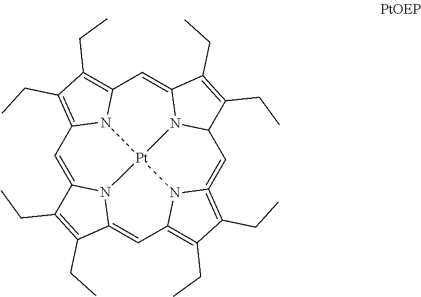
C1=C2N3C(=CC4=C(CC)C(CC)=C5=CC6N7C(=CC8=C(CC)C(CC)=C1N8[Pt]73N54)C(CC)=C6CC)C(CC)=C2CC
